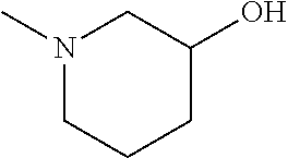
N1(C)CCCC(O)C1
